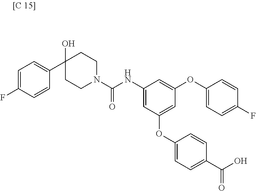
C1(C2=CC=C(F)C=C2)(O)CCN(C(NC2=CC(OC3=CC=C(C(O)=O)C=C3)=CC(OC3=CC=C(F)C=C3)=C2)=O)CC1
